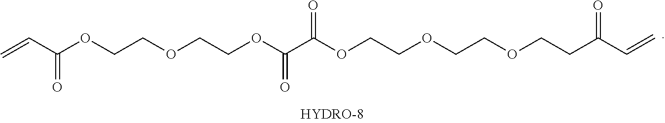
C=CC(OCCOCCOC(C(OCCOCCOCCC(=O)C=C)=O)=O)=O
